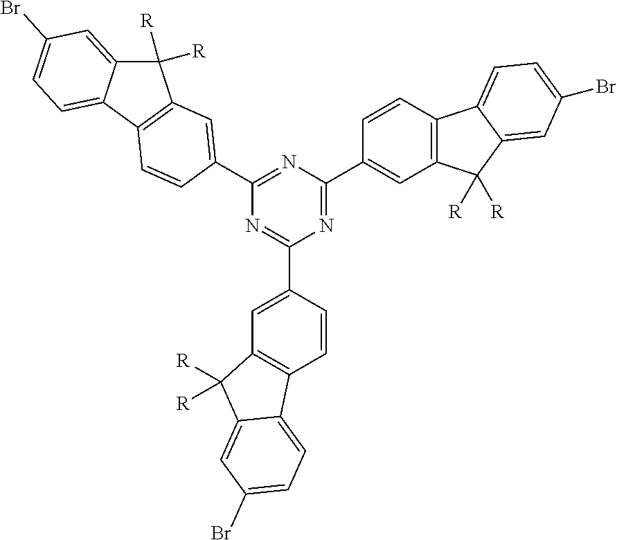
C1([R])([R])C2=CC(Br)=CC=C2C2=C1C=C(C1=NC(C3=CC4=C(C5=CC=C(Br)C=C5C4([R])[R])C=C3)=NC(C3=CC4=C(C=C3)C3=CC=C(Br)C=C3C4([R])[R])=N1)C=C2
